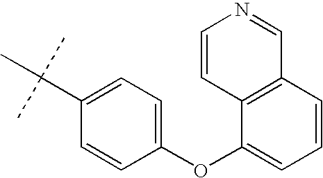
C1=C(OC2=CC=CC3=C2C=CN=C3)C=CC(C(C)(C)C)=C1
